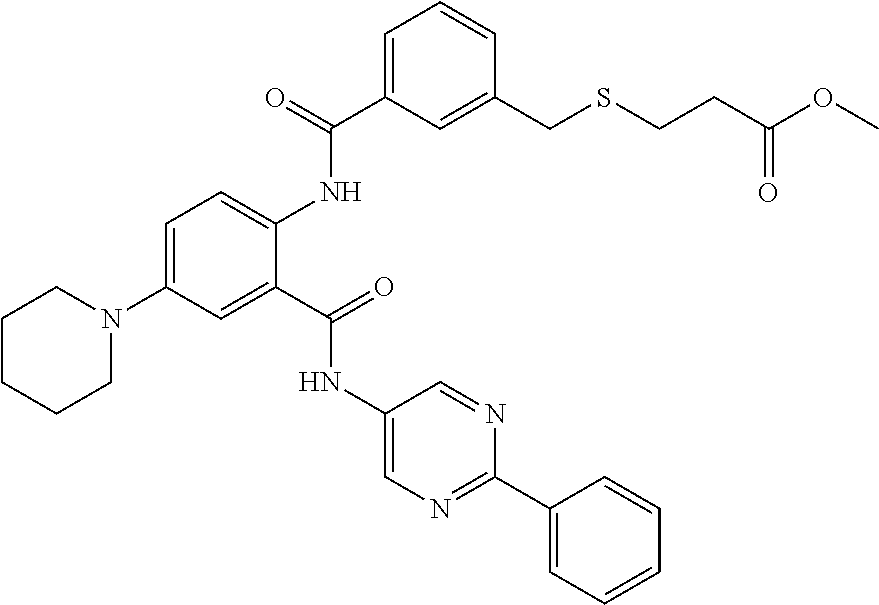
C1(NC(C2=CC(N3CCCCC3)=CC=C2NC(C2=CC=CC(CSCCC(=O)OC)=C2)=O)=O)=CN=C(C2=CC=CC=C2)N=C1
